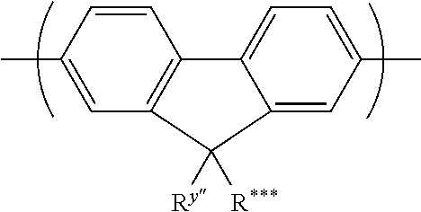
C12=C(C=C(C)C=C1)C([R***])([Ry])C1=CC(C)=CC=C21
